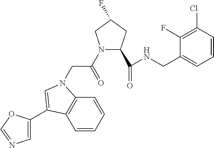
C(=O)(N1C(C(NCC2=CC=CC(Cl)=C2F)=O)CC(F)C1)CN1C2=C(C=CC=C2)C(C2=CN=CO2)=C1
